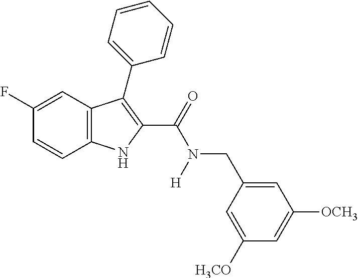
C1(F)=CC2=C(C=C1)NC(C(=O)N(CC1=CC([OCH3])=CC([H3CO])=C1)[H])=C2C1=CC=CC=C1
